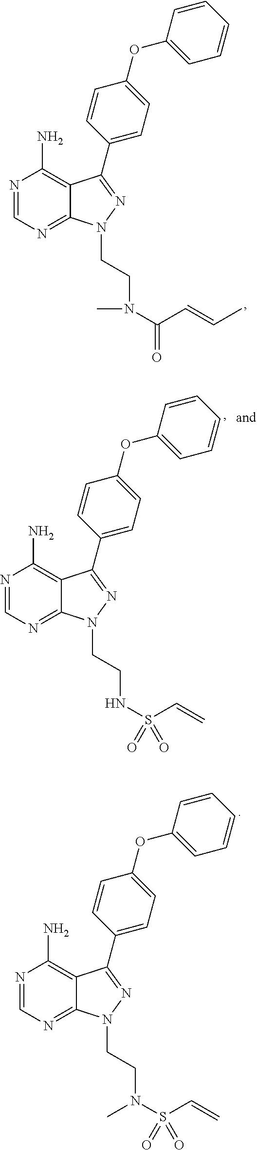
N1=CN=C2C(=C1N)C(C1=CC=C(OC3=CC=CC=C3)C=C1)=NN2CCN(C(=O)C=CC)C.N1=CN=C2C(=C1N)C(C1=CC=C(OC3=CC=CC=C3)C=C1)=NN2CCN(S(C=C)(=O)=O)C.N1=CN=C2C(=C1N)C(C1=CC=C(OC3=CC=CC=C3)C=C1)=NN2CCNS(C=C)(=O)=O
